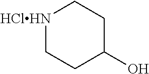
C1[HClHN]CCC(O)C1
